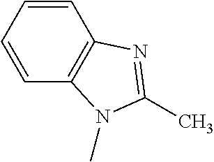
C1=CC2=C(C=C1)N=C(C)N2C
